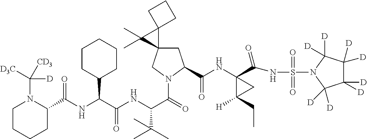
C1N(C([D3C])([D])[CD3])C(C(NC(C(NC(C(=O)N2CC3(CC2C(NC2(C(=O)NS(=O)(=O)N4C([D])([D])C([D])([D])C([D])([D])C4([D])[D])C(CC)([H])C2)=O)C2(C3(C)C)CCC2)C(C)(C)C)=O)C2CCCCC2)=O)CCC1
